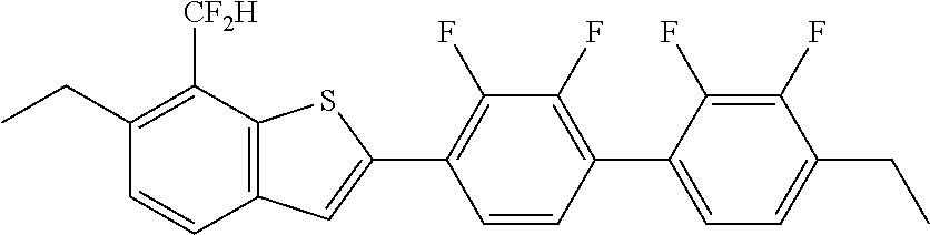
C1(CC)=C([CF2H])C2=C(C=C1)C=C(C1=C(F)C(F)=C(C3=CC=C(CC)C(F)=C3F)C=C1)S2
